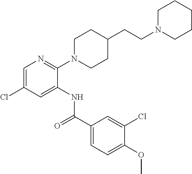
C1(N2CCC(CCN3CCCCC3)CC2)=NC=C(Cl)C=C1NC(C1=CC=C(OC)C(Cl)=C1)=O
